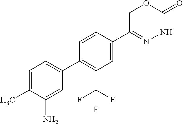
C1(C)=CC=C(C2=C(C(F)(F)F)C=C(C3=NNC(=O)OC3)C=C2)C=C1N
